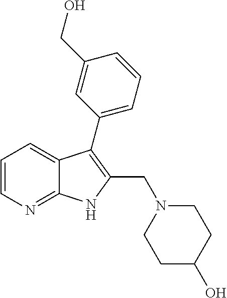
C1=CN=C2C(=C1)C(C1=CC=CC(CO)=C1)=C(CN1CCC(O)CC1)N2
